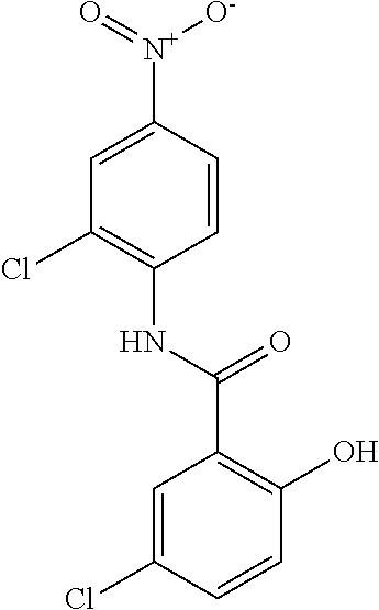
C1(Cl)=C(NC(C2=C(O)C=CC(Cl)=C2)=O)C=CC([N+]([O-])=O)=C1
